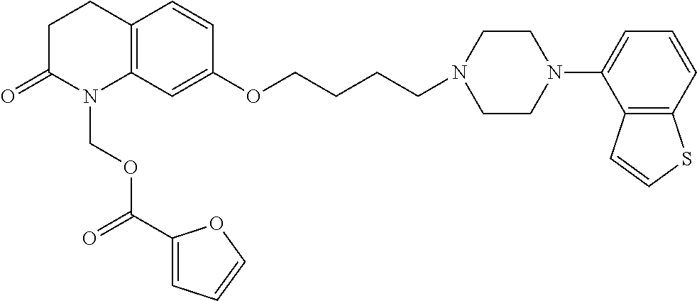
C1C(=O)N(COC(C2=CC=CO2)=O)C2=C(C1)C=CC(OCCCCN1CCN(C3=CC=CC4=C3C=CS4)CC1)=C2
